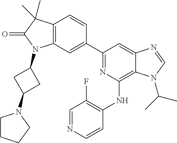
C12=C(C=C(C3=NC(NC4=C(F)C=NC=C4)=C4C(=C3)N=CN4C(C)C)C=C1)N(C1CC(N3CCCC3)C1)C(=O)C2(C)C
